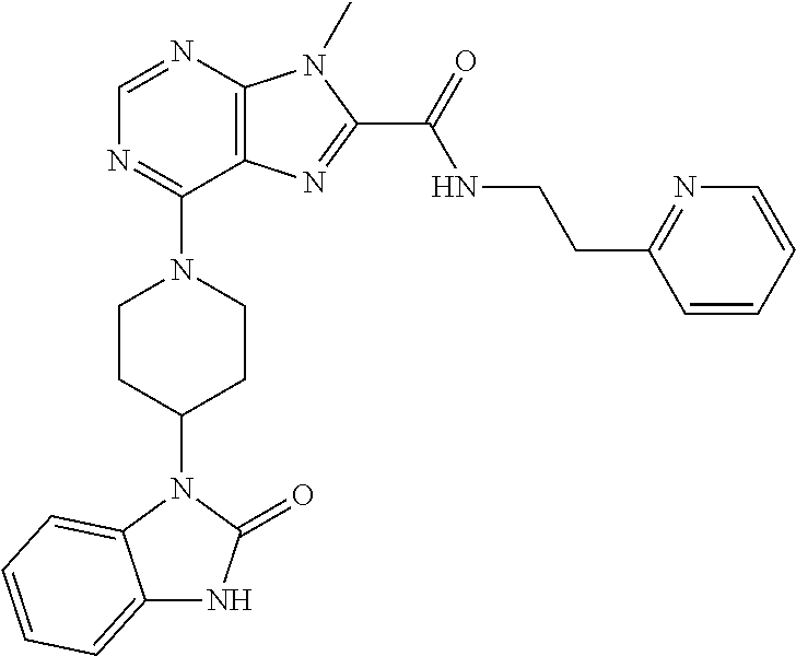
C1=NC2=C(C(N3CCC(N4C5=CC=CC=C5NC4=O)CC3)=N1)N=C(C(NCCC1=NC=CC=C1)=O)N2C
